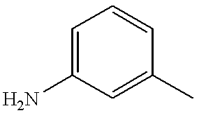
C1=C(N)C=C(C)C=C1
